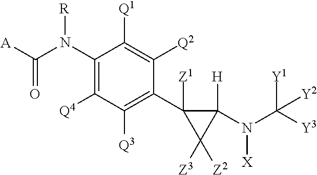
C1(N(C([A])=O)[R])=C([Q4])C([Q3])=C(C2([Z1])C([H])(N(C([Y3])([Y1])[Y2])[X])C2([Z3])[Z2])C([Q2])=C1[Q1]
